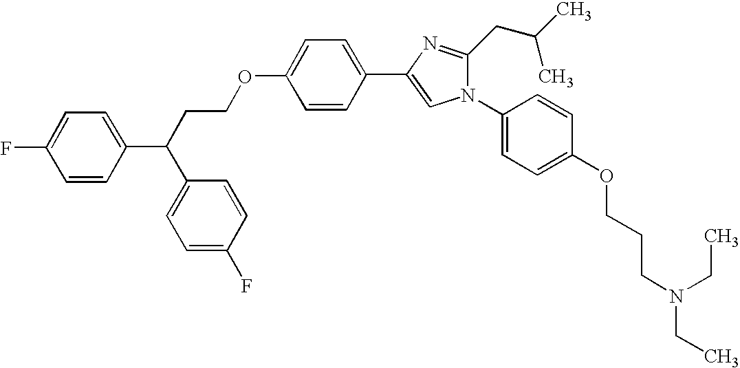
C1(N2C(CC(C)C)=NC(C3=CC=C(OCCC(C4=CC=C(F)C=C4)C4=CC=C(F)C=C4)C=C3)=C2)=CC=C(OCCCN(CC)CC)C=C1
